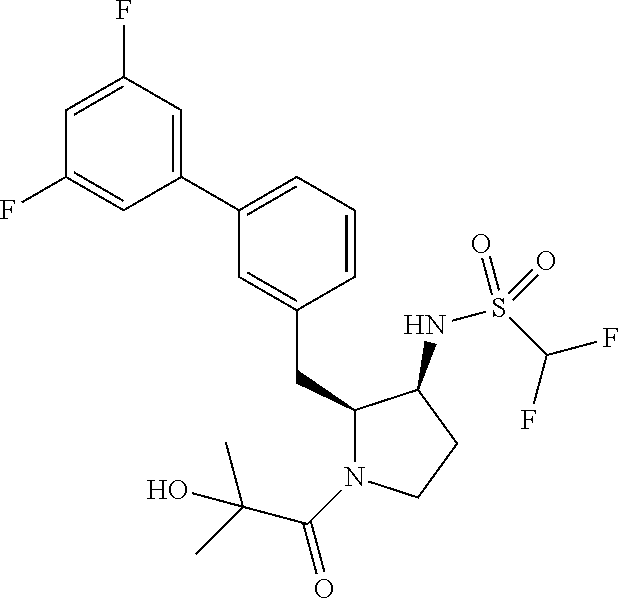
C1(CC2=CC(C3=CC(F)=CC(F)=C3)=CC=C2)N(C(C(C)(C)O)=O)CCC1NS(C(F)F)(=O)=O
